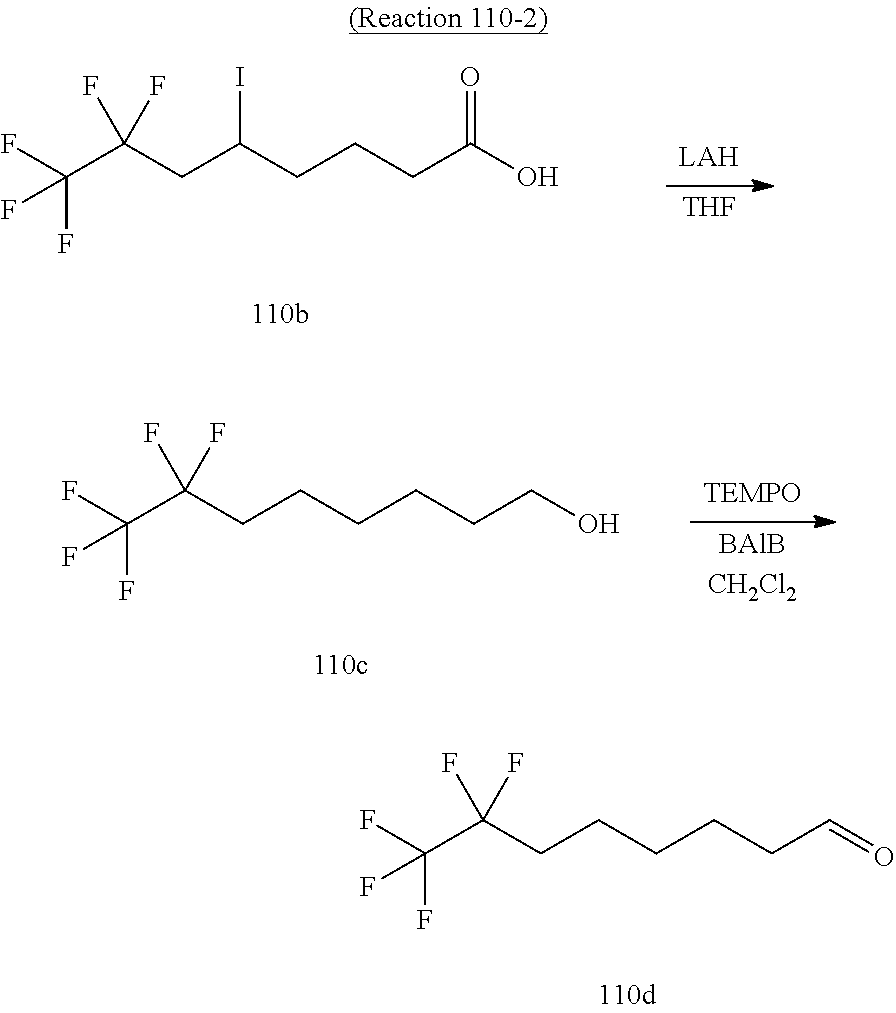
FC(C(CC(CCCC(O)=O)I)(F)F)(F)F.[THF].FC(C(CCCCCCO)(F)F)(F)F.[BAlBCH2Cl2].FC(C(CCCCCC=O)(F)F)(F)F
